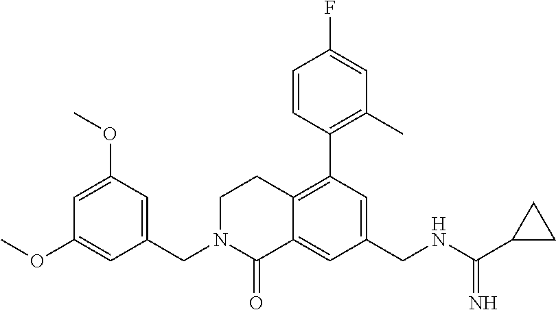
C1N(CC2=CC(OC)=CC(OC)=C2)C(=O)C2=CC(CNC(C3CC3)=N)=CC(C3=C(C)C=C(F)C=C3)=C2C1
